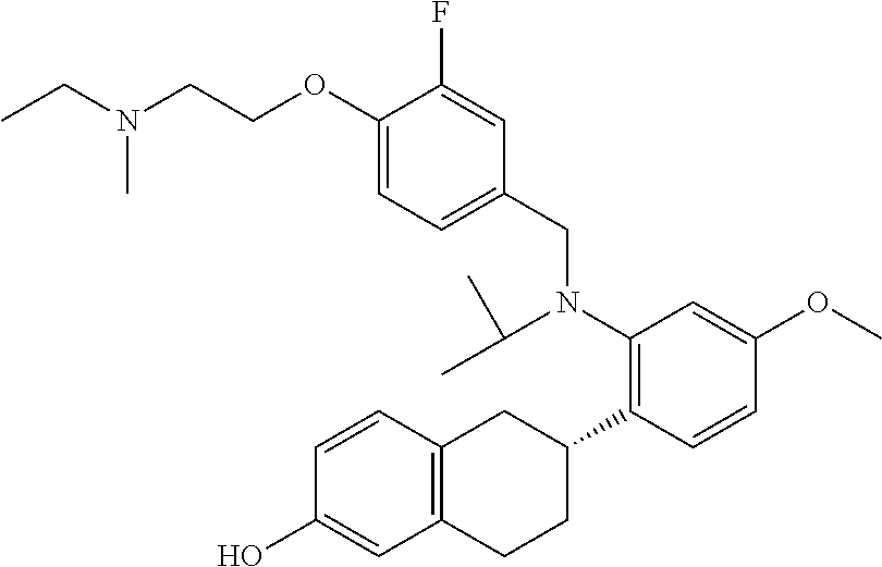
C(N(CCOC1=CC=C(CN(C2=C(C3CC4=C(CC3)C=C(O)C=C4)C=CC(OC)=C2)C(C)C)C=C1F)C)C
